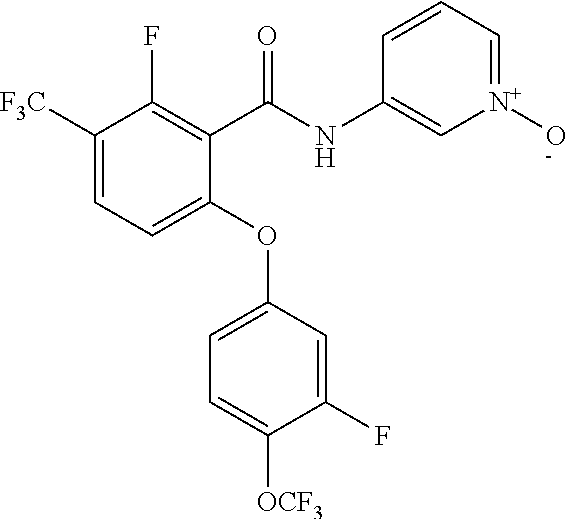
C1(C(NC2=C[N+](O)=CC=C2)=O)=C(F)C([F3C])=CC=C1OC1=CC=C([OCF3])C(F)=C1
